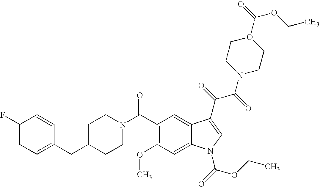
C1(F)=CC=C(CC2CCN(C(C3=C(OC)C=C4C(=C3)C(C(=O)C(=O)N3CCO(C(=O)OCC)CC3)=CN4C(=O)OCC)=O)CC2)C=C1
